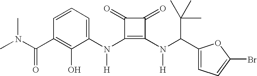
C1(N(C2=C(N(C(C3=CC=C(Br)O3)C(C)(C)C)[H])C(=O)C2=O)[H])=CC=CC(C(N(C)C)=O)=C1O
